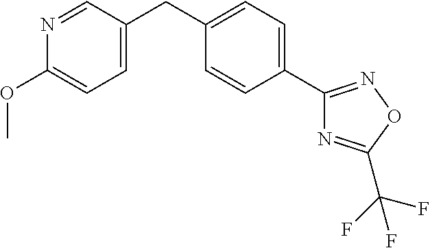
C1(CC2=CC=C(C3=NOC(C(F)(F)F)=N3)C=C2)=CC=C(OC)N=C1
